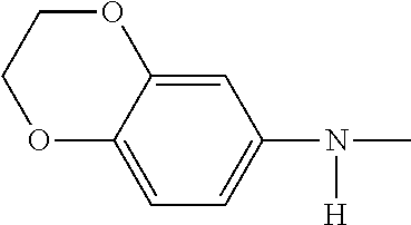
C1=C2C(=CC=C1N(C)[H])OCCO2
